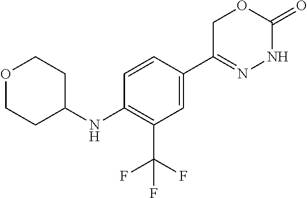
FC(F)(C1=C(NC2CCOCC2)C=CC(C2=NNC(=O)OC2)=C1)F
